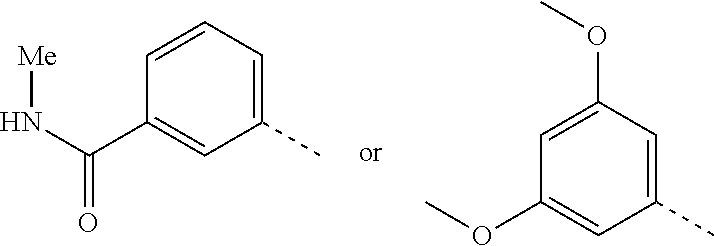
C1(C)=CC=CC(C(N[Me])=O)=C1.C1(C)=CC(OC)=CC(OC)=C1
